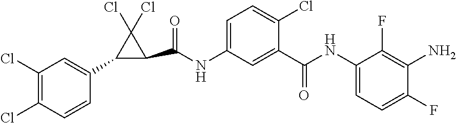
NC1=C(F)C(NC(=O)C2=CC(NC(=O)C3C(Cl)(Cl)C3C3=CC(Cl)=C(Cl)C=C3)=CC=C2Cl)=CC=C1F
